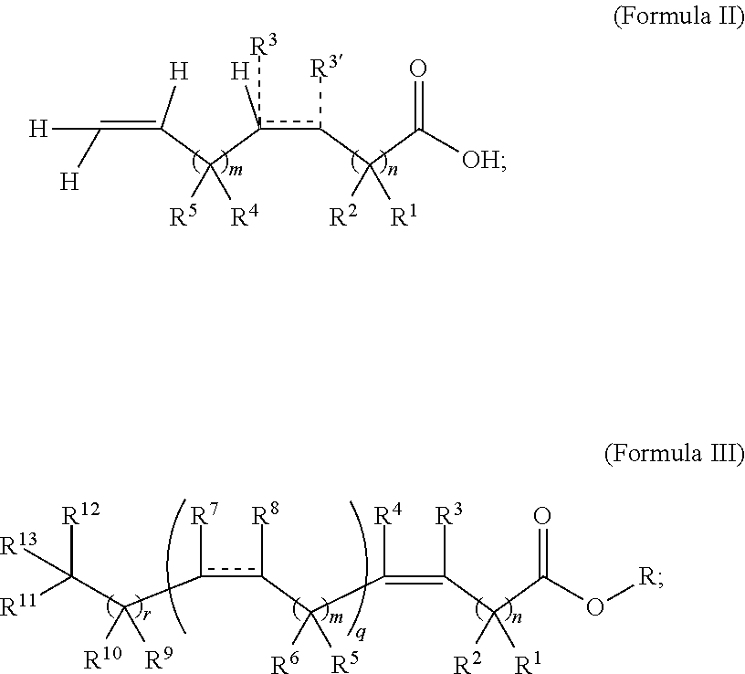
[H]C([H])=C([H])C(c([H])(c(C(C([OH])=O)([R2])[R1])[R3])[R3])([R5])[R4].c(C(C([R11])([R12])[R13])([R10])[R9])(c(C(C(=C(C(C(O[R])=O)([R2])[R1])[R3])[R4])([R6])[R5])[R8])[R7]
